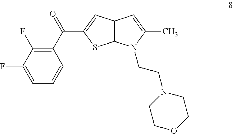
C1(F)=CC=CC(C(=O)C2=CC3=C(S2)N(CCN2CCOCC2)C(C)=C3)=C1F
